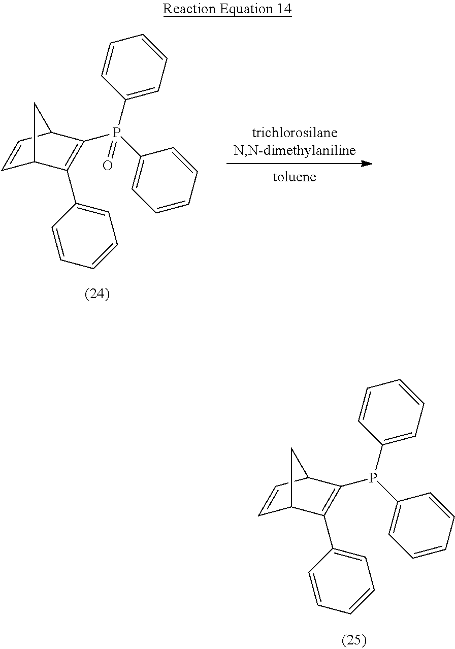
C1=CC2C(P(C3=CC=CC=C3)(C3=CC=CC=C3)=O)=C(C3=CC=CC=C3)C1C2.C1=CC2C(P(C3=CC=CC=C3)C3=CC=CC=C3)=C(C3=CC=CC=C3)C1C2
